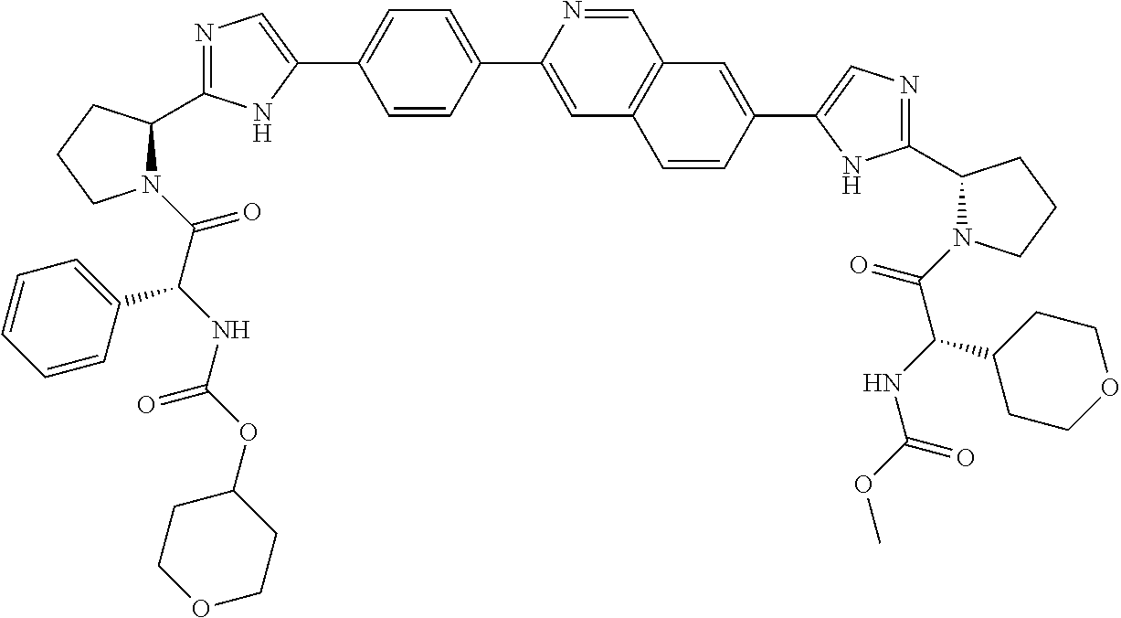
N1(C(=O)C(NC(OC2CCOCC2)=O)C2=CC=CC=C2)C(C2=NC=C(C3=CC=C(C4=CC5=C(C=N4)C=C(C4=CN=C(C6N(C(=O)C(NC(OC)=O)C7CCOCC7)CCC6)N4)C=C5)C=C3)N2)CCC1
